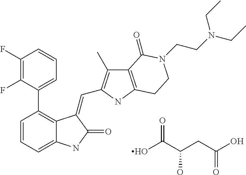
C1=CC(C2=CC=CC(F)=C2F)=C2C(=C1)NC(=O)C2=CC1=C(C)C2=C(N1)CCN(CCN(CC)CC)C2=O.OC(C(CC(O)=O)O)=O
